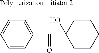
C1=CC=CC(C(C2(O)CCCCC2)=O)=C1.[Polymerization initiator 2]
